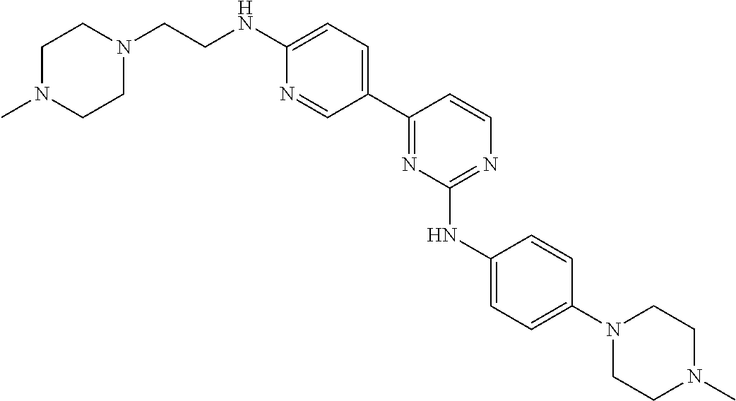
C1(C2=NC(NC3=CC=C(N4CCN(C)CC4)C=C3)=NC=C2)=CC=C(NCCN2CCN(C)CC2)N=C1
